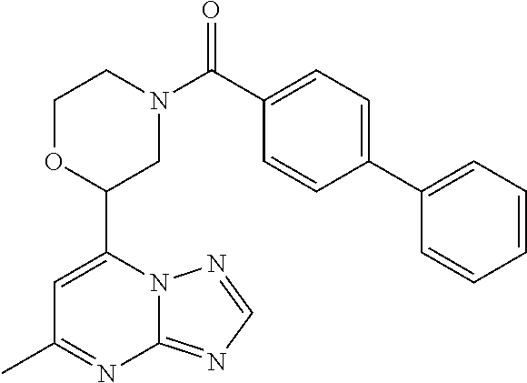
N12C(=NC=N1)N=C(C)C=C2C1CN(C(=O)C2=CC=C(C3=CC=CC=C3)C=C2)CCO1
